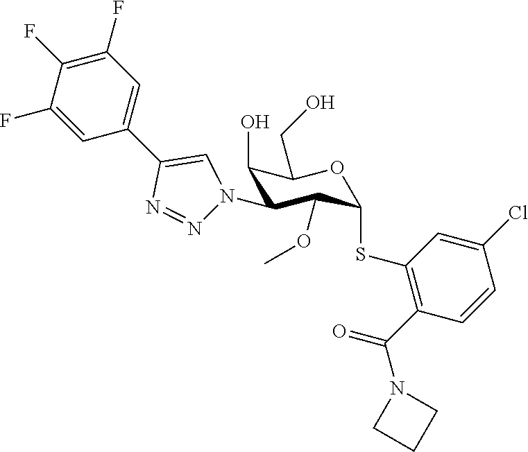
C1(O)C(N2N=NC(C3=CC(F)=C(F)C(F)=C3)=C2)C(OC)C(SC2=C(C(N3CCC3)=O)C=CC(Cl)=C2)OC1CO
